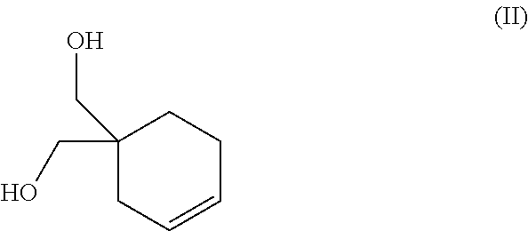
C1(CO)(CO)CC=CCC1
